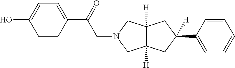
C12([H])C([H])(CC(C3=CC=CC=C3)([H])C1)CN(CC(C1=CC=C(O)C=C1)=O)C2
